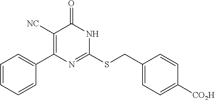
C1=CC=CC=C1C1=C([NC])C(=O)NC(SCC2=CC=C([CO2H])C=C2)=N1
